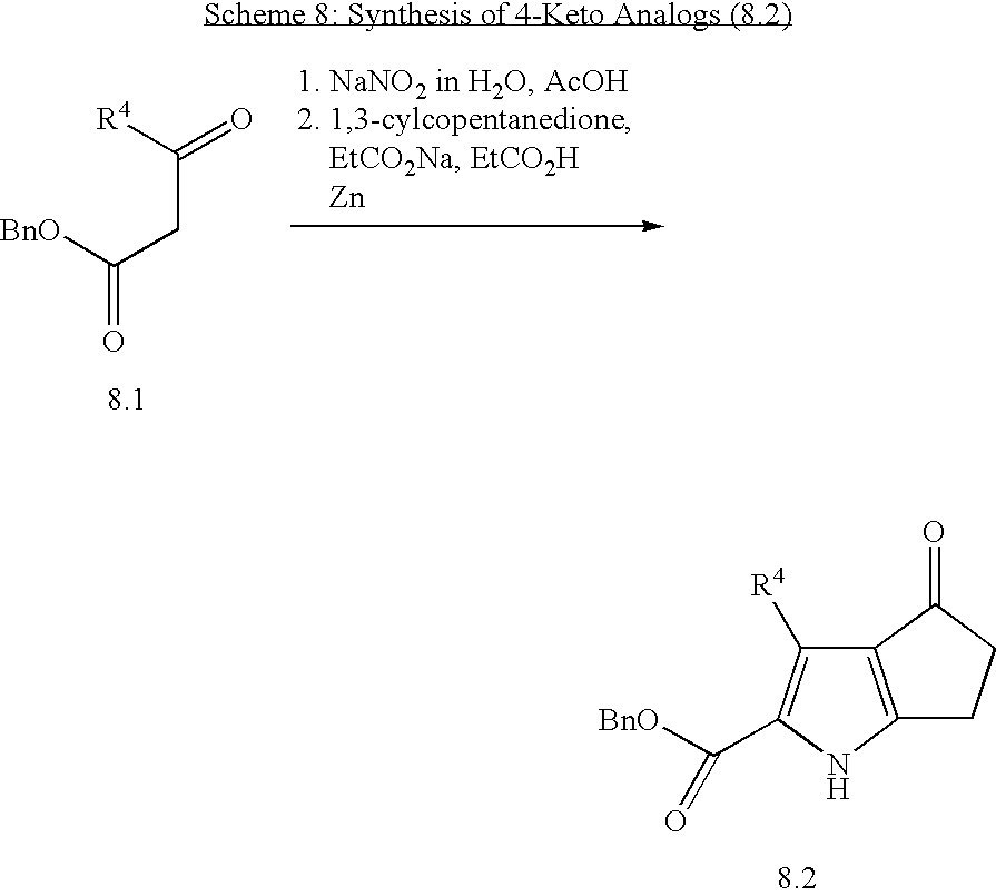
C12=C(NC(C([BnO])=O)=C1[R4])CCC2=O.[R4]C(=O)CC(=O)[BnO]
